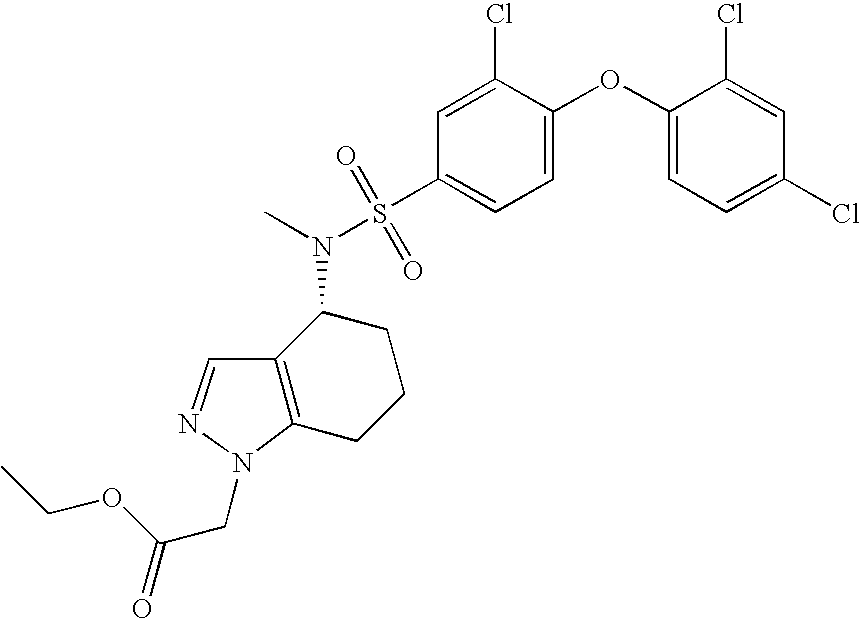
C(C(=O)OCC)N1C2=C(C(N(C)S(C3=CC=C(OC4=CC=C(Cl)C=C4Cl)C(Cl)=C3)(=O)=O)CCC2)C=N1
